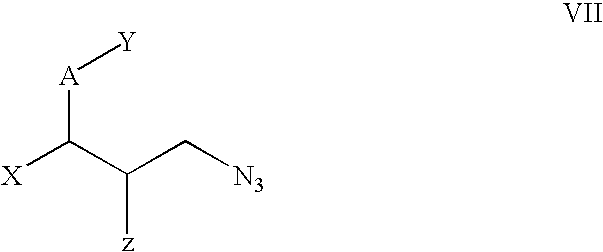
[X]C(C([z])C[N3])[A][Y]
